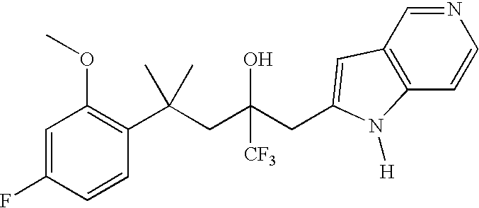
C1=C(F)C=CC(C(CC(CC2=CC3=C(C=CN=C3)N2[H])(O)[CF3])(C)C)=C1OC
